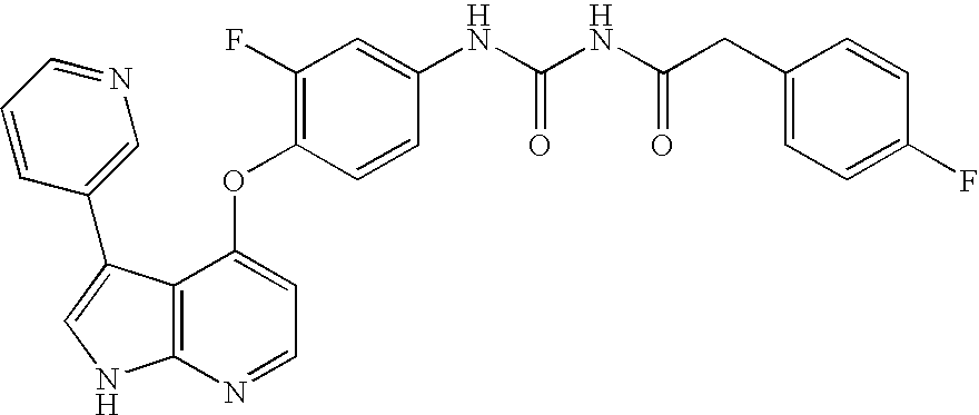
C1=C(NC(NC(CC2=CC=C(F)C=C2)=O)=O)C=CC(OC2=CC=NC3=C2C(C2=CN=CC=C2)=CN3)=C1F
